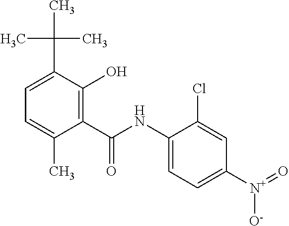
C1(C(NC2=CC=C([N+](=O)[O-])C=C2Cl)=O)=C(O)C(C(C)(C)C)=CC=C1C
